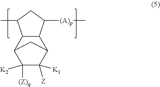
C12C([(Z)q])([K2])C([Z])([K1])C(C3C1C(C)CC3[(A)p]C)C2
